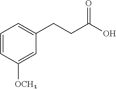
C1=CC([OCH3])=CC(CCC(O)=O)=C1
